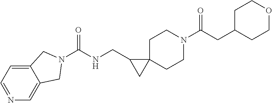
C1C2(CCN(C(CC3CCOCC3)=O)C1)C(CNC(=O)N1CC3=CN=CC=C3C1)C2
